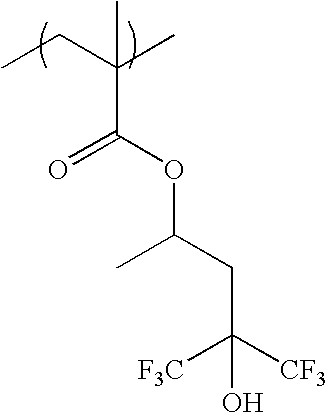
CCC(C)(C(OC(CC([CF3])([F3C])O)C)=O)C
